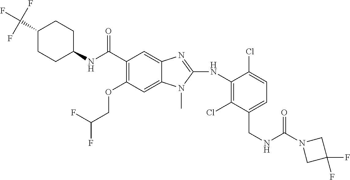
C1(C(F)(F)F)CCC(NC(C2=C(OCC(F)F)C=C3C(=C2)N=C(NC2=C(Cl)C(CNC(N4CC(F)(F)C4)=O)=CC=C2Cl)N3C)=O)CC1
